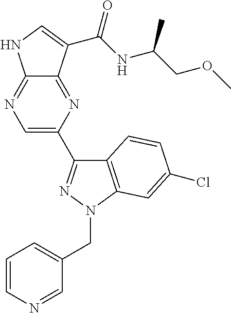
C12=NC=C(C3=NN(CC4=CC=CN=C4)C4=C3C=CC(Cl)=C4)N=C1C(C(NC(COC)C)=O)=CN2
